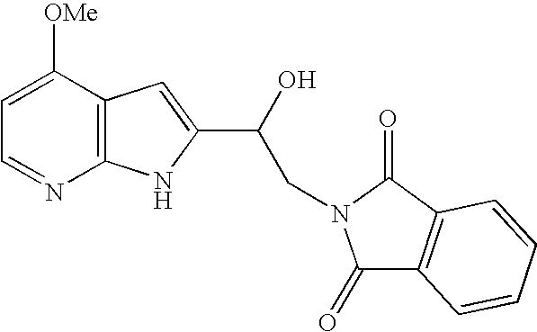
C1=C([OMe])C2=C(N=C1)NC(C(CN1C(=O)C3=C(C1=O)C=CC=C3)O)=C2
